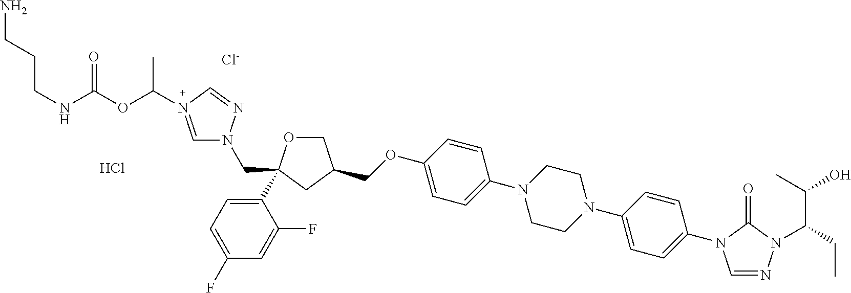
C(OC1=CC=C(N2CCN(C3=CC=C(N4C=NN(C(C(C)O)CC)C4=O)C=C3)CC2)C=C1)C1COC(C2=CC=C(F)C=C2F)(CN2C=N(C(C)OC(NCCCN)=O)C=N2)C1.[Cl-].Cl
